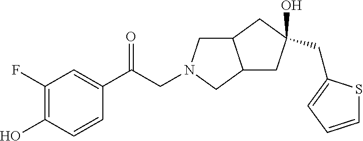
C(C(C1=CC(F)=C(O)C=C1)=O)N1CC2C(C1)CC(CC1=CC=CS1)(O)C2
